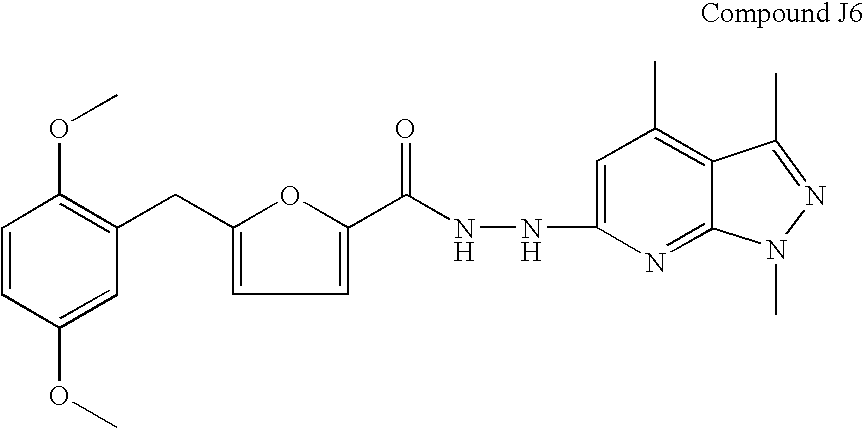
C1=CC(OC)=CC(CC2=CC=C(C(NNC3=CC(C)=C4C(=N3)N(C)N=C4C)=O)O2)=C1OC
